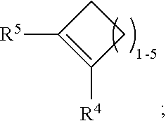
C1C([R5])=C([R4])C1
